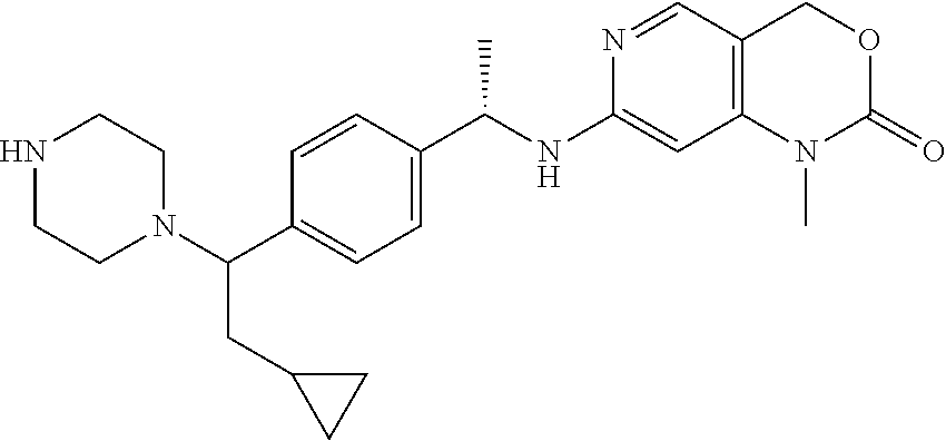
C1(NC(C2=CC=C(C(N3CCNCC3)CC3CC3)C=C2)C)=CC2=C(C=N1)COC(=O)N2C
